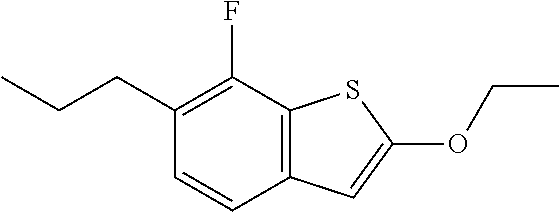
C1(CCC)=C(F)C2=C(C=C1)C=C(OCC)S2
